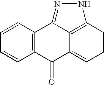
C1=CC2=C(C=C1)C(=O)C1=CC=CC3=C1C2=NN3
